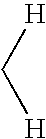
[H]C[H]
